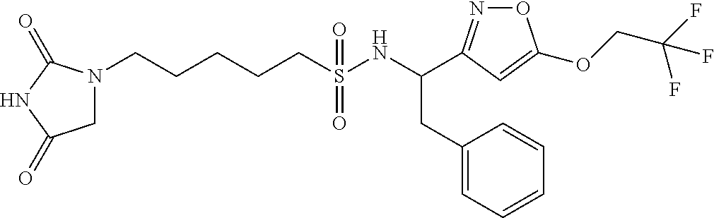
N1(CCCCCS(NC(CC2=CC=CC=C2)C2=NOC(OCC(F)(F)F)=C2)(=O)=O)CC(=O)NC1=O
